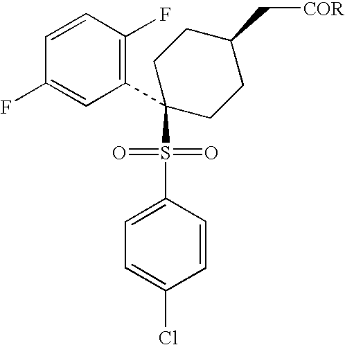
C1=CC(F)=C(C2(S(C3=CC=C(Cl)C=C3)(=O)=O)CCC(C[COR])CC2)C=C1F
